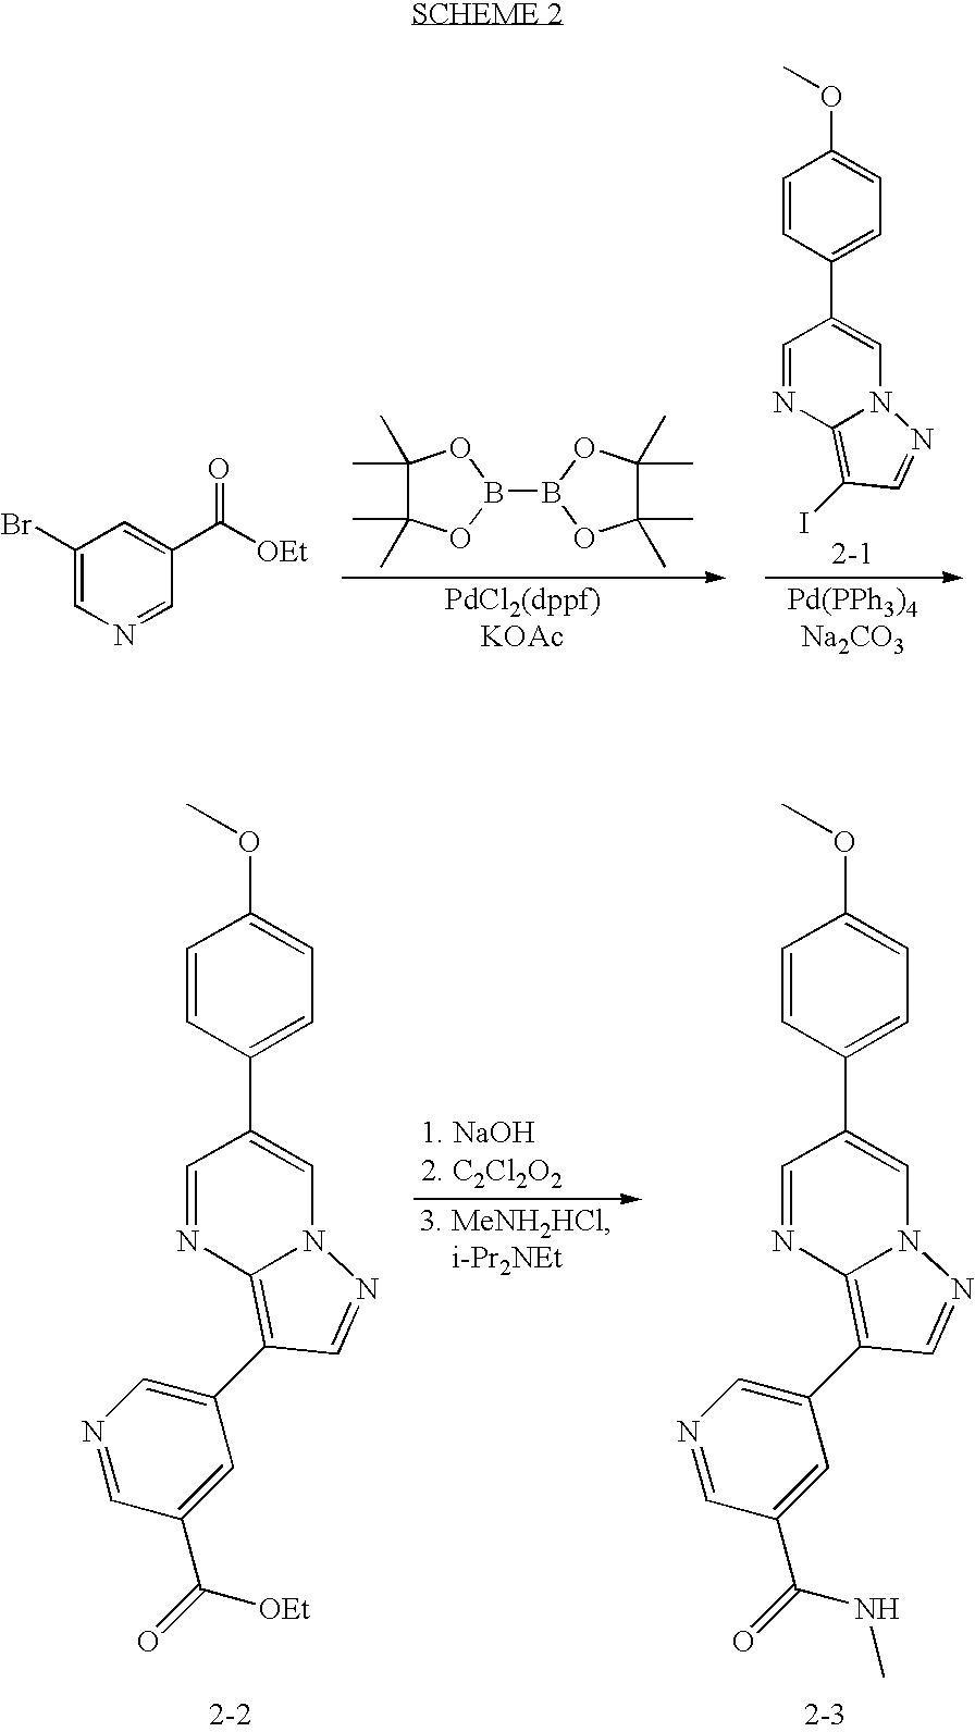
C1(Br)=CN=CC(C([OEt])=O)=C1.C1(C)(C)C(C)(C)OB(B2OC(C)(C)C(C)(C)O2)O1.C1=CC(C2=CN3C(=C(I)C=N3)N=C2)=CC=C1OC.C1=CC(C2=CN3C(=C(C4=CN=CC(C([OEt])=O)=C4)C=N3)N=C2)=CC=C1OC.C1=CC(C2=CN3C(=C(C4=CN=CC(C(NC)=O)=C4)C=N3)N=C2)=CC=C1OC
